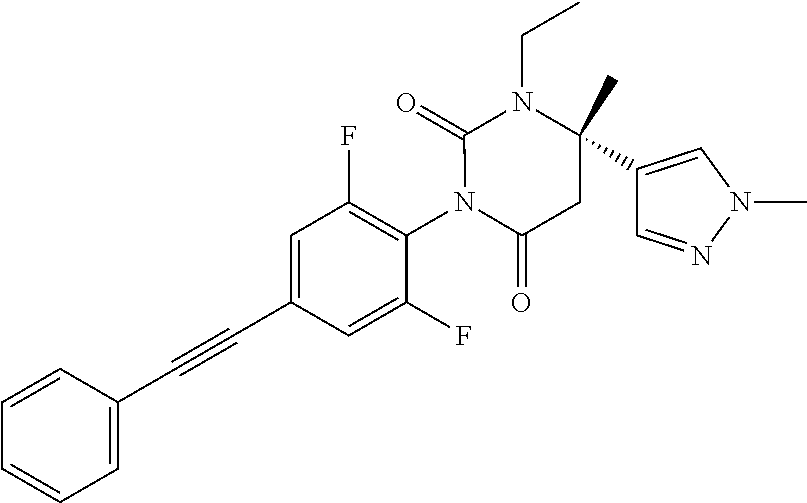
C1=CC(C#CC2=CC(F)=C(N3C(=O)CC(C4=CN(C)N=C4)(C)N(CC)C3=O)C(F)=C2)=CC=C1
